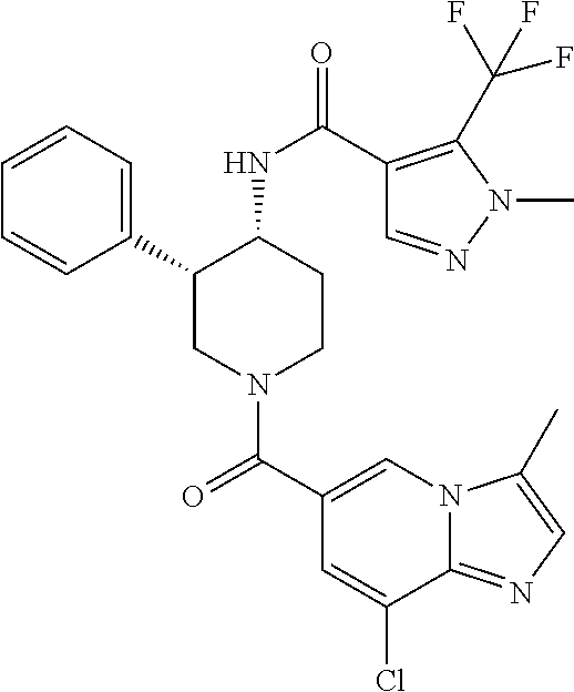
C1=CC=C(C2CN(C(C3=CN4C(=NC=C4C)C(Cl)=C3)=O)CCC2NC(=O)C2=C(C(F)(F)F)N(C)N=C2)C=C1
